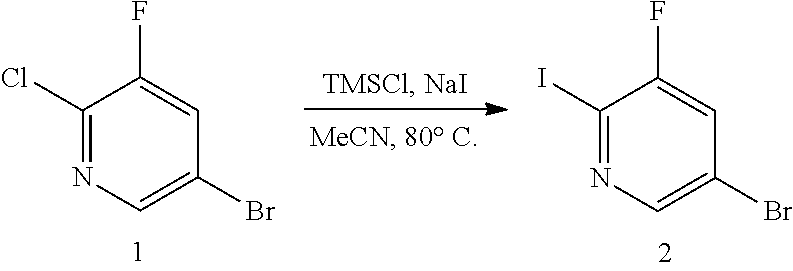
C1(F)=CC(Br)=CN=C1Cl.C1(F)=CC(Br)=CN=C1I
